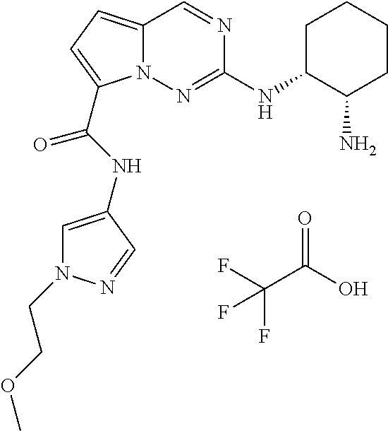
O=C(O)C(F)(F)F.C1C(NC2=NN3C(=CC=C3C(NC3=CN(CCOC)N=C3)=O)C=N2)C(N)CCC1
